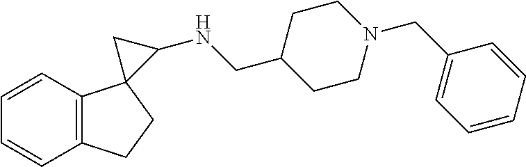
C1=CC2=C(C=C1)CCC21C(NCC2CCN(CC3=CC=CC=C3)CC2)C1
